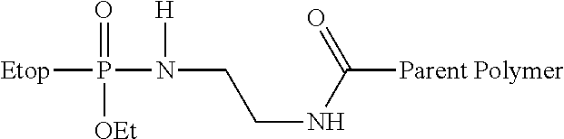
[Etop]P(=O)(N(CCNC([Parent Polymer])=O)[H])[OEt]
